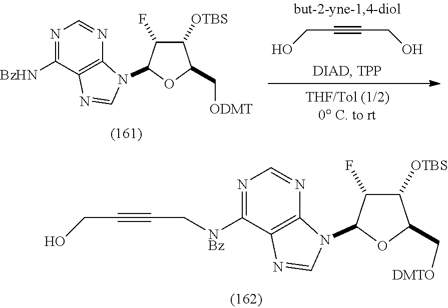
N1=C([NBz]CC#CCO)C2=C(N=C1)N(C1C(F)C([OTBS])C(C[DMTO])O1)C=N2.C(C#CCO)O.N1=C([BzHN])C2=C(N=C1)N(C1C(F)C([OTBS])C(C[ODMT])O1)C=N2
